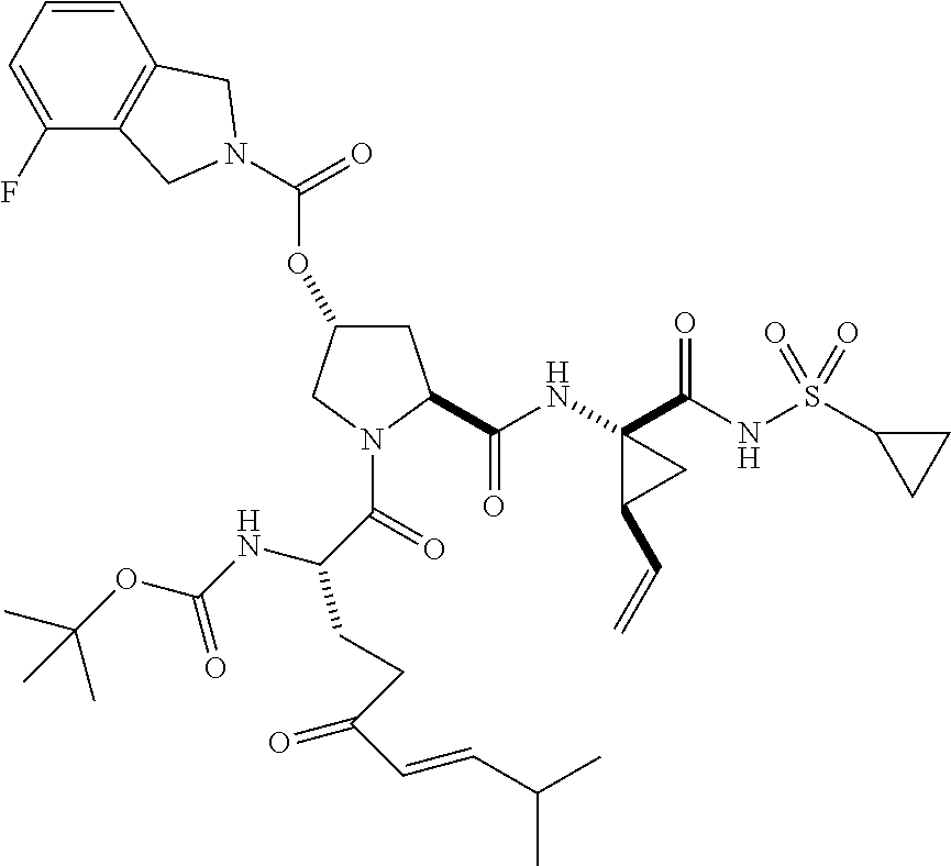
O(C1CC(C(NC2(C(NS(C3CC3)(=O)=O)=O)CC2C=C)=O)N(C(=O)C(NC(OC(C)(C)C)=O)CCC(C=CC(C)C)=O)C1)C(=O)N1CC2=C(C=CC=C2F)C1
